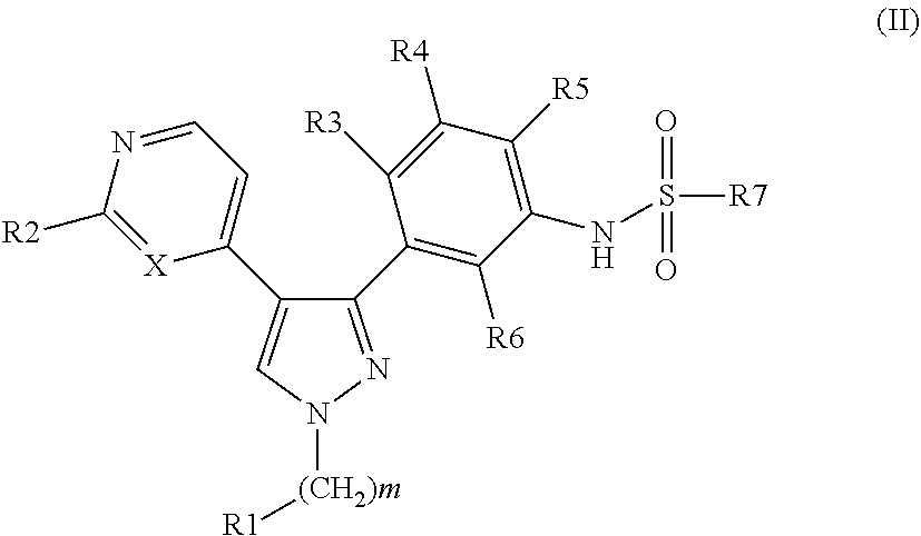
C1(C2=C([R6])C(NS([R7])(=O)=O)=C([R5])C([R4])=C2[R3])=NN([(CH2)m][R1])C=C1C1=CC=NC([R2])=[X]1
